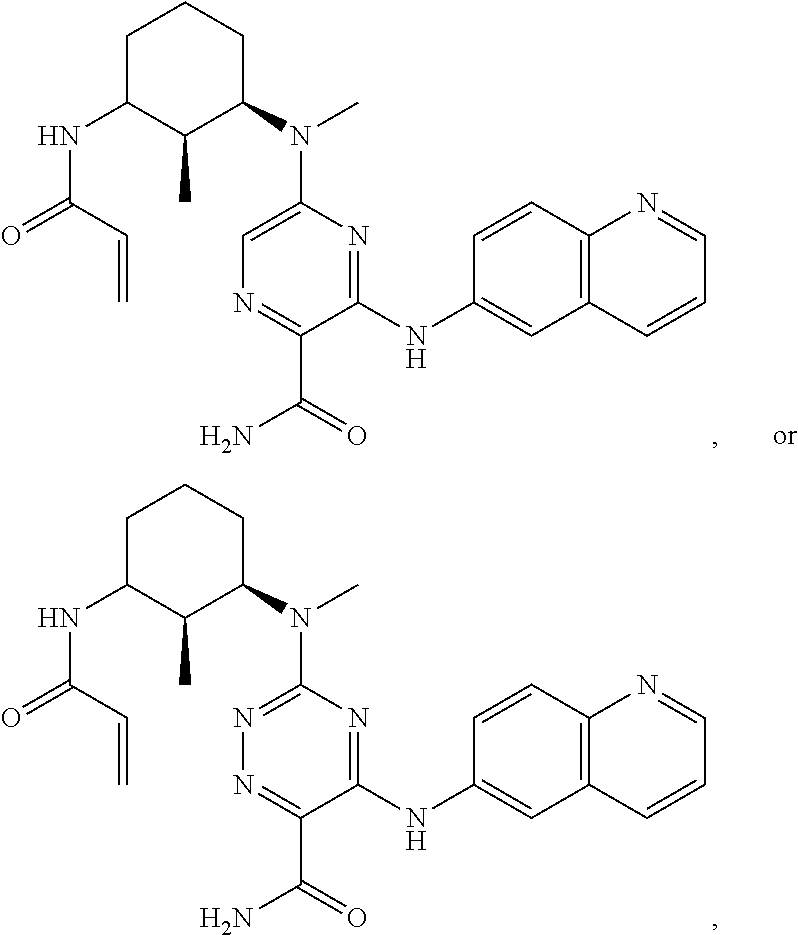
C1(NC2=CC3=C(C=C2)N=CC=C3)=NC(N(C2CCCC(NC(=O)C=C)C2C)C)=NN=C1C(=O)N.C1(NC2=CC3=C(C=C2)N=CC=C3)=NC(N(C2CCCC(NC(=O)C=C)C2C)C)=CN=C1C(=O)N
